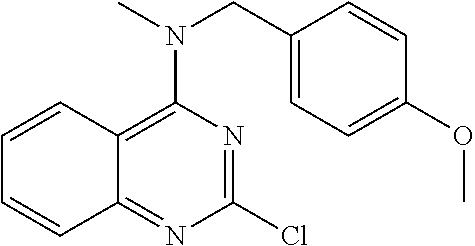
C1(Cl)=NC(N(CC2=CC=C(OC)C=C2)C)=C2C(=N1)C=CC=C2
